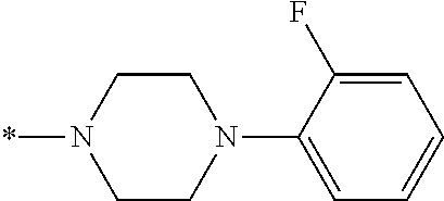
*N1CCN(C2=CC=CC=C2F)CC1
